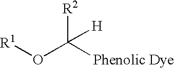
[R1]OC([R2])([Phenolic Dye])[H]
